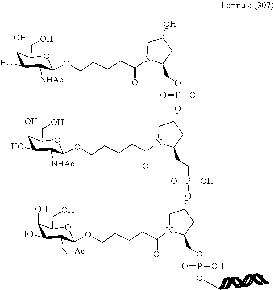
C1(CCP(=O)(OC2CC(COP(=O)(OC)O)N(C(CCCCOC3C([NHAc])C(O)C(O)C(CO)O3)=O)C2)O)CC(OP(=O)(OCC2CC(O)CN2C(CCCCOC2C([NHAc])C(O)C(O)C(CO)O2)=O)O)CN1C(CCCCOC1C([NHAc])C(O)C(O)C(CO)O1)=O
